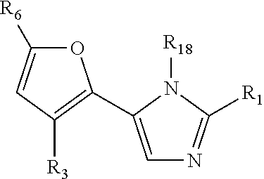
C1=C(C2=C([R3])C=C([R6])O2)N([R18])C([R1])=N1
